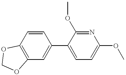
C12=C(C=C(C3=CC=C(OC)N=C3OC)C=C1)OCO2
